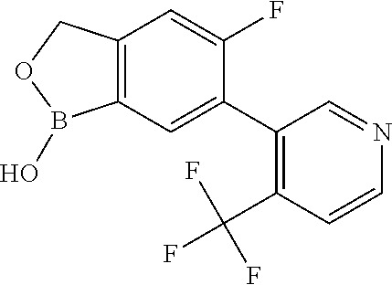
C12=C(COB1O)C=C(F)C(C1=C(C(F)(F)F)C=CN=C1)=C2
